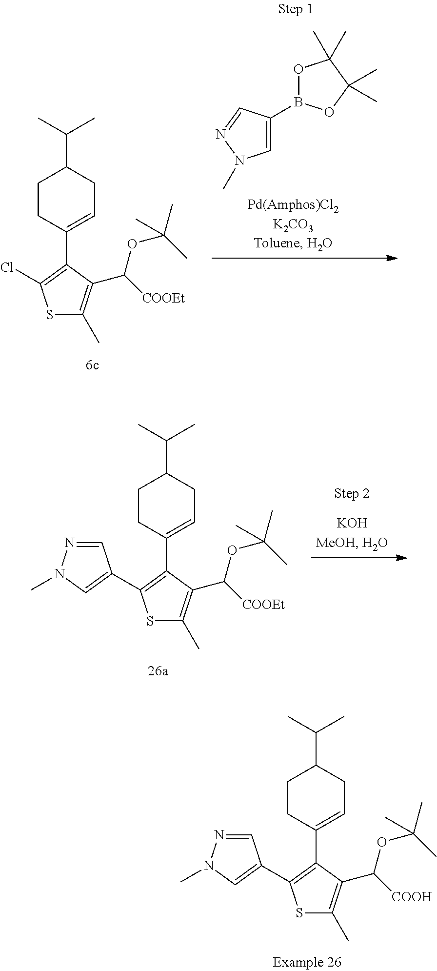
C1CC(C2=C(Cl)SC(C)=C2C([COOEt])OC(C)(C)C)=CCC1C(C)C.O1B(C2=CN(C)N=C2)OC(C)(C)C1(C)C.C1CC(C2=C(C3=CN(C)N=C3)SC(C)=C2C([COOEt])OC(C)(C)C)=CCC1C(C)C.C1CC(C2=C(C3=CN(C)N=C3)SC(C)=C2C([COOH])OC(C)(C)C)=CCC1C(C)C
